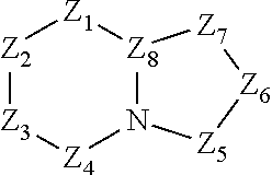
[Z2]1[Z3][Z4]N2[Z8]([Z1]1)[Z7][Z6][Z5]2
